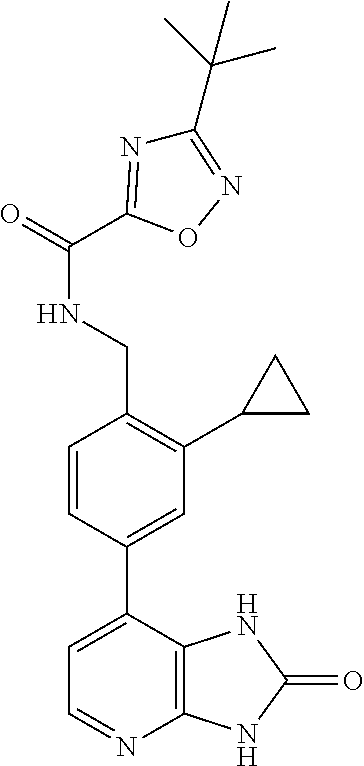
C1(C2CC2)=C(CNC(=O)C2=NC(C(C)(C)C)=NO2)C=CC(C2=CC=NC3=C2NC(=O)N3)=C1
